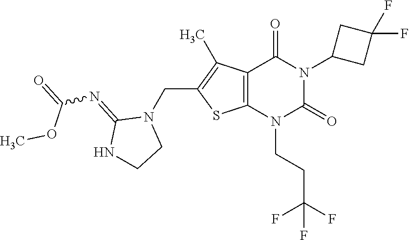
C12=C(N(CCC(F)(F)F)C(=O)N(C3CC(F)(F)C3)C1=O)SC(CN1C(=NC(=O)OC)NCC1)=C2C
